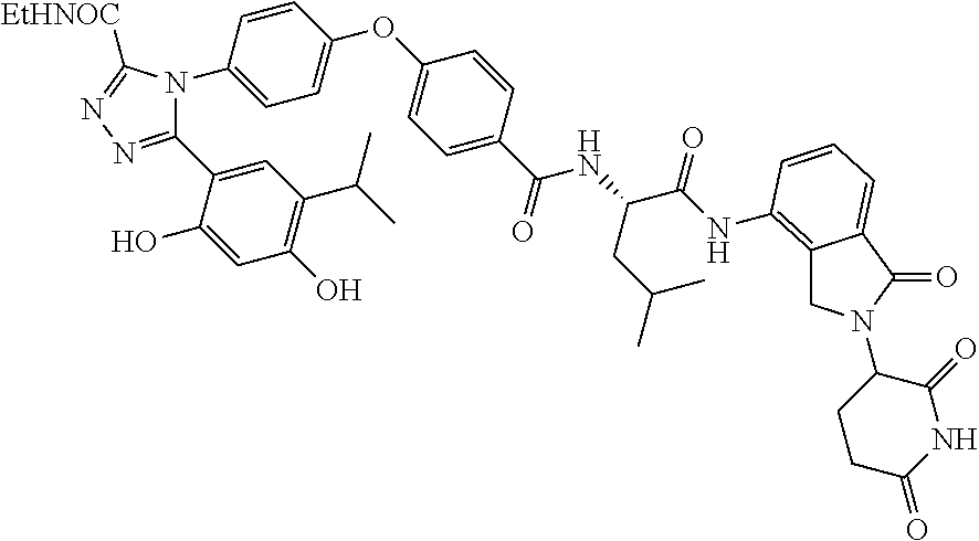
C1(C2=CC(C(C)C)=C(O)C=C2O)=NN=C([EtHNOC])N1C1=CC=C(OC2=CC=C(C(NC(C(NC3=C4CN(C5CCC(=O)NC5=O)C(=O)C4=CC=C3)=O)CC(C)C)=O)C=C2)C=C1
